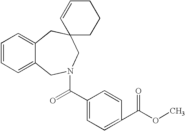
C1=CC=C2C(=C1)CC1(CN(C(C3=CC=C(C(OC)=O)C=C3)=O)C2)CCCC=C1
